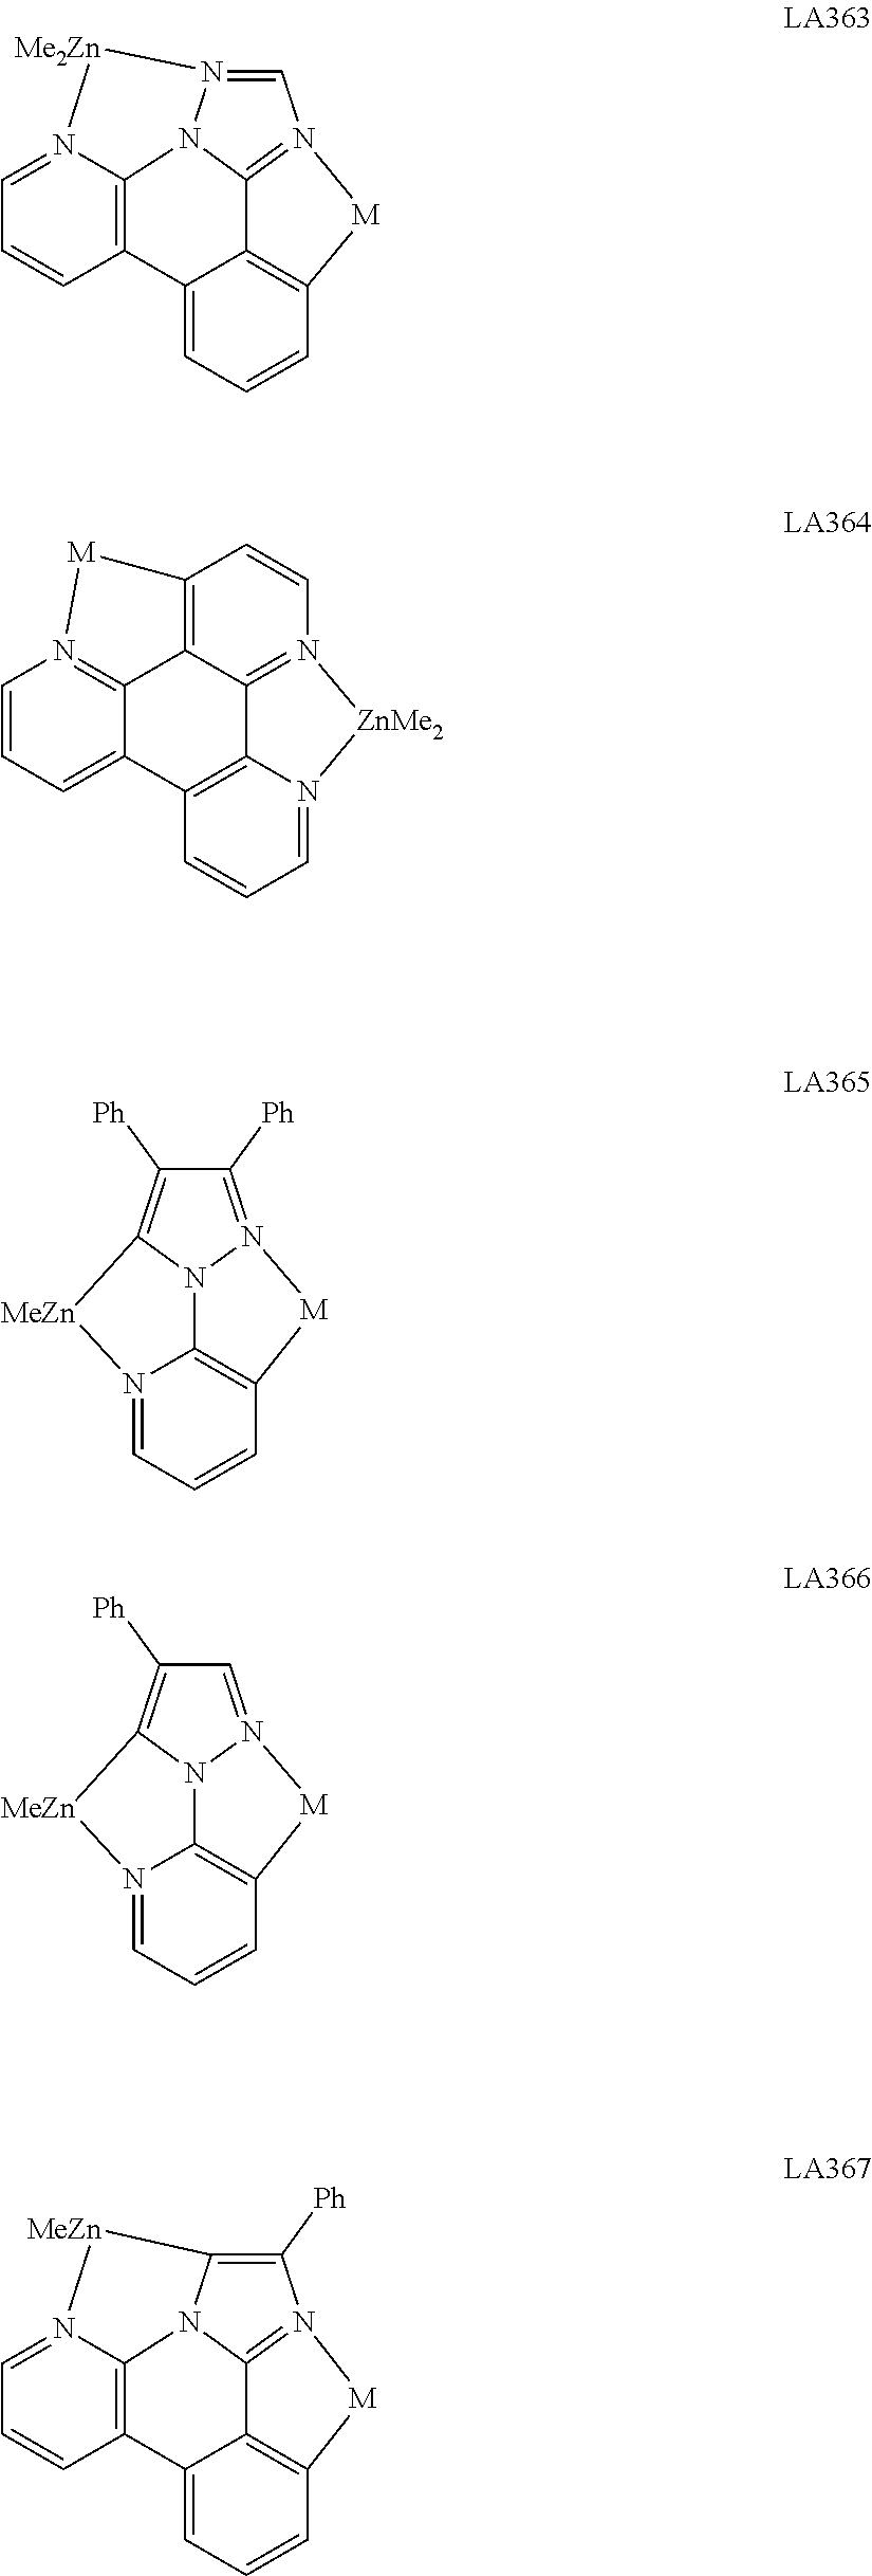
C1=C2C3=C(C=C1)[M]N1=C3N3N(=C1)[Me2Zn]N1=CC=CC2=C13.C1=CC=N2C3=C1C1=CC=CN4=C1C1=C(C=CN(=C31)[ZnMe2]2)[M]4.C1=C2C3=C(C=C1)[M]N1=C3N3C(=C1[Ph])[MeZn]N1=CC=CC2=C13.C1=N2C3=C(C=C1)[M]N1=C([Ph])C([Ph])=C(N31)[MeZn]2.C1=N2C3=C(C=C1)[M]N1=CC([Ph])=C(N31)[MeZn]2
